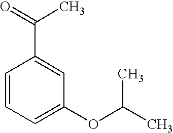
C1=CC=C(OC(C)C)C=C1C(=O)C
